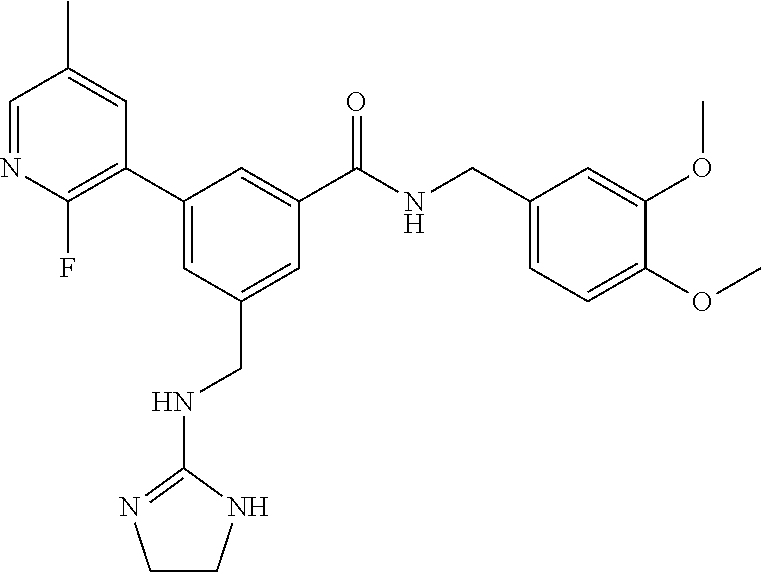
C1(C(NCC2=CC=C(OC)C(OC)=C2)=O)=CC(C2=C(F)N=CC(C)=C2)=CC(CNC2=NCCN2)=C1
